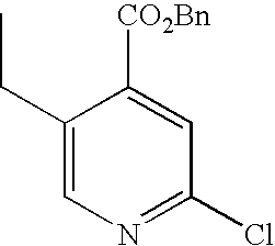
C1(CC)=CN=C(Cl)C=C1[CO2Bn]
